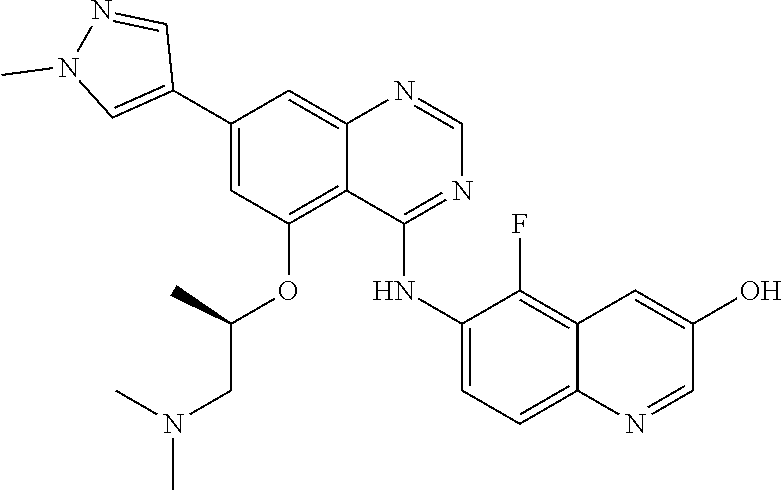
C1=NC2=CC(C3=CN(C)N=C3)=CC(OC(C)CN(C)C)=C2C(NC2=CC=C3C(=C2F)C=C(O)C=N3)=N1
